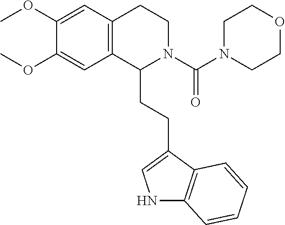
O(C1=CC2=C(C=C1OC)CCN(C(=O)N1CCOCC1)C2CCC1=CNC2=C1C=CC=C2)C
